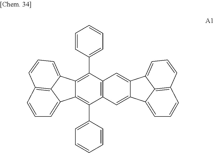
C1(C2=CC=CC=C2)=C2C(=C(C3=CC=CC=C3)C3=C1C=C1C(=C3)C3=CC=CC4=C3C1=CC=C4)C1=CC=CC3=C1C2=CC=C3
